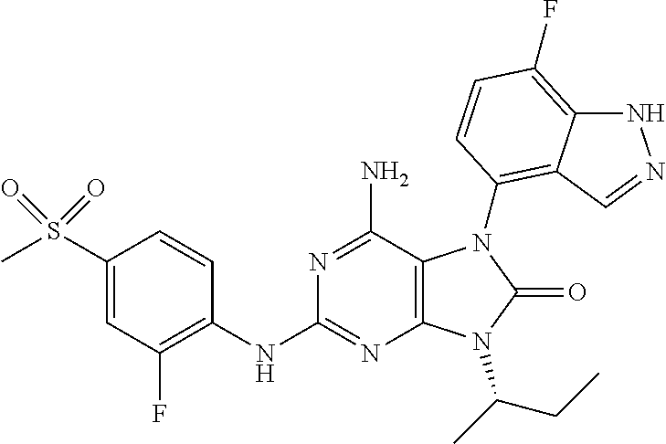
C1(NC2=NC3=C(C(N)=N2)N(C2=C4C(=C(F)C=C2)NN=C4)C(=O)N3C(C)CC)=C(F)C=C(S(=O)(=O)C)C=C1
